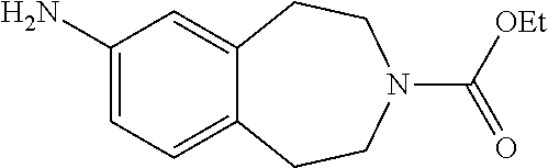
C1(N)=CC=C2C(=C1)CCN(C([OEt])=O)CC2
